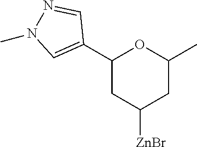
C1(C2OC(C)CC([ZnBr])C2)=CN(C)N=C1
